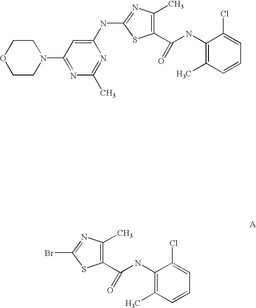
C1(NC2=NC(C)=C(C(NC3=C(C)C=CC=C3Cl)=O)S2)=CC(N2CCOCC2)=NC(C)=N1.BrC1=NC(C)=C(C(NC2=C(C)C=CC=C2Cl)=O)S1
